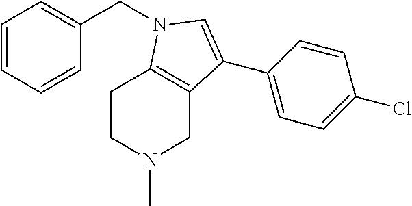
C1CN(C)CC2=C1N(CC1=CC=CC=C1)C=C2C1=CC=C(Cl)C=C1
